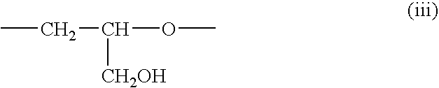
CCC([CH2OH])OC
